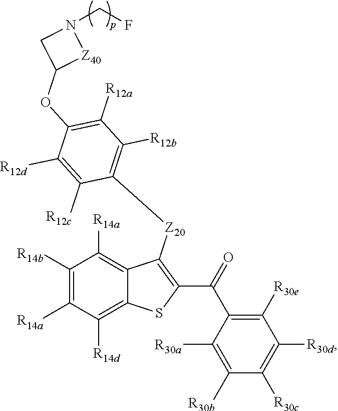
C1([R14b])=C([R14a])C([R14d])=C2C(=C1[R14a])C([Z20]C1=C([R12b])C([R12a])=C(OC3[Z40]N(CF)C3)C([R12d])=C1[R12c])=C(C(=O)C1=C([R30e])C([R30d])=C([R30c])C([R30b])=C1[R30a])S2
